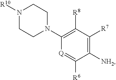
N1([R10])CCN(C2=C([R8])C([R7])=C([NH2])C([R6])=[Q]2)CC1
